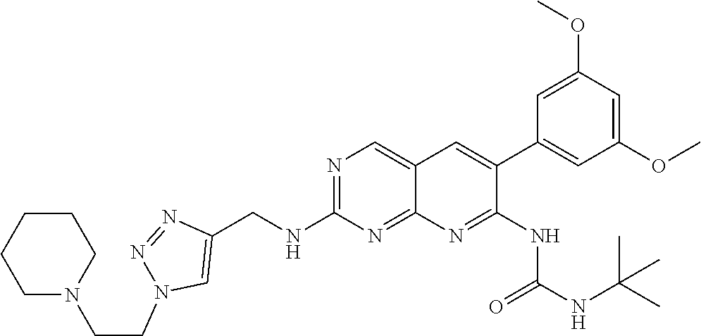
N1=C(NCC2=CN(CCN3CCCCC3)N=N2)N=C2C(=C1)C=C(C1=CC(OC)=CC(OC)=C1)C(NC(=O)NC(C)(C)C)=N2
